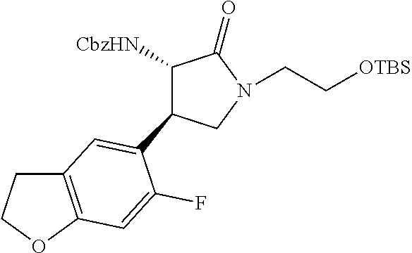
C1([CbzHN])C(=O)N(CC[OTBS])CC1C1=CC2=C(OCC2)C=C1F
